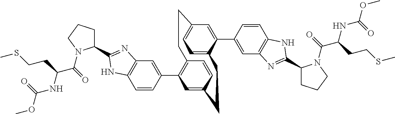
C1=CC(C2=C3C=CC(=C2)CCC2=CC=C(C=C2C2=CC4=C(C=C2)NC(C2CCCN2C(C(NC(OC)=O)CCSC)=O)=N4)CC3)=CC2=C1NC(C1CCCN1C(C(NC(OC)=O)CCSC)=O)=N2
